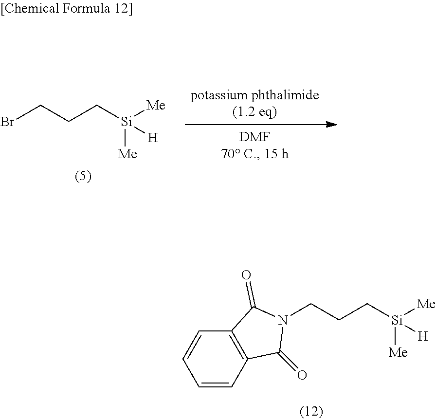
BrCCC[Si]([Me])([Me])[H].C(CC[Si]([Me])([Me])[H])N1C(=O)C2=C(C=CC=C2)C1=O
